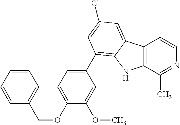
C12=C(C(C)=NC=C1)NC1=C(C3=CC=C(OCC4=CC=CC=C4)C(OC)=C3)C=C(Cl)C=C21
